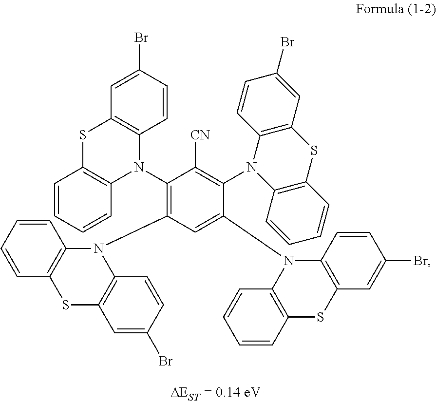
C1=CC=CC2=C1SC1=C(N2C2=C(N3C4=C(C=CC=C4)SC4=C3C=CC(Br)=C4)C=C(N3C4=C(C=C(Br)C=C4)SC4=C3C=CC=C4)C(N3C4=C(C=C(Br)C=C4)SC4=C3C=CC=C4)=C2[CN])C=CC(Br)=C1
